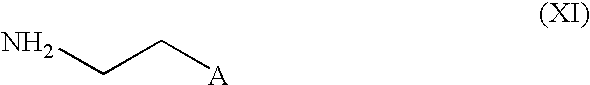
NCC[A]
